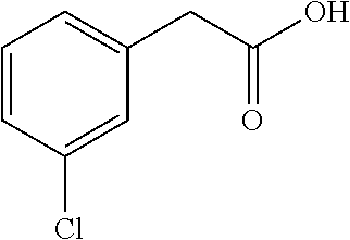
C1=CC(Cl)=CC(CC(=O)O)=C1
